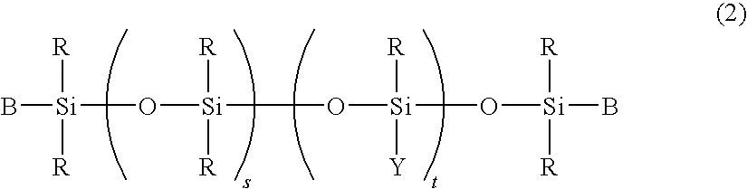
B[Si]([R])([R])O[Si]([R])([R])O[Si]([R])([Y])O[Si]([R])([R])B
